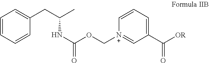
C1=CC=CC(CC(C)NC(OC[N+]2=CC(C([OR])=O)=CC=C2)=O)=C1
